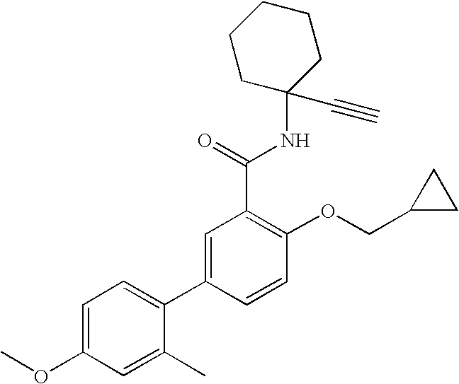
C1=C(OC)C=C(C)C(C2=CC(C(NC3(C#C)CCCCC3)=O)=C(OCC3CC3)C=C2)=C1
